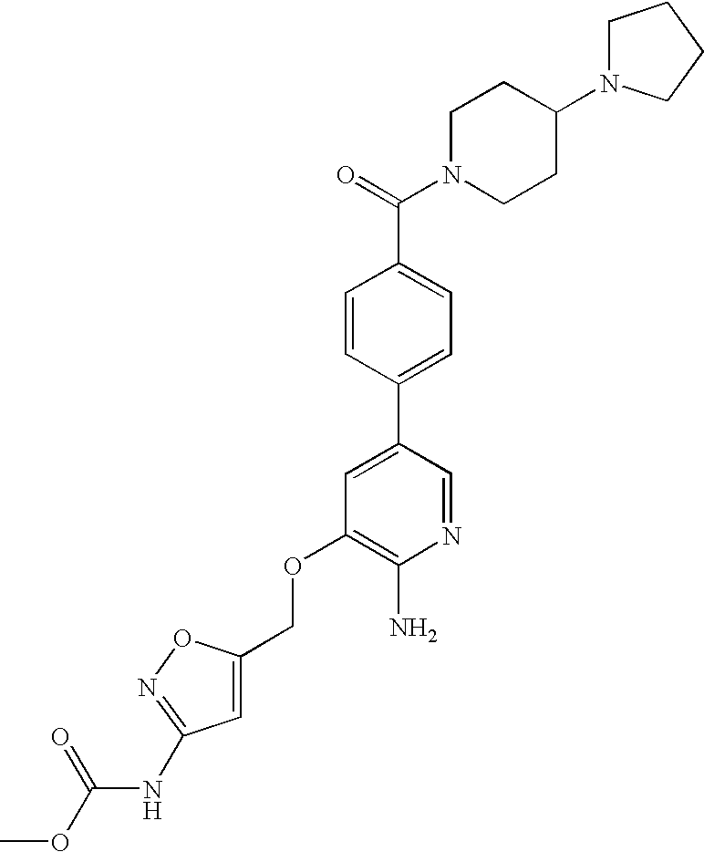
C(OC1=C(N)N=CC(C2=CC=C(C(=O)N3CCC(N4CCCC4)CC3)C=C2)=C1)C1=CC(NC(OC)=O)=NO1
